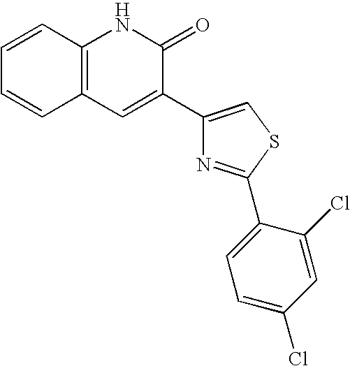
C1=CC2=C(C=C1)NC(=O)C(C1=CSC(C3=CC=C(Cl)C=C3Cl)=N1)=C2
